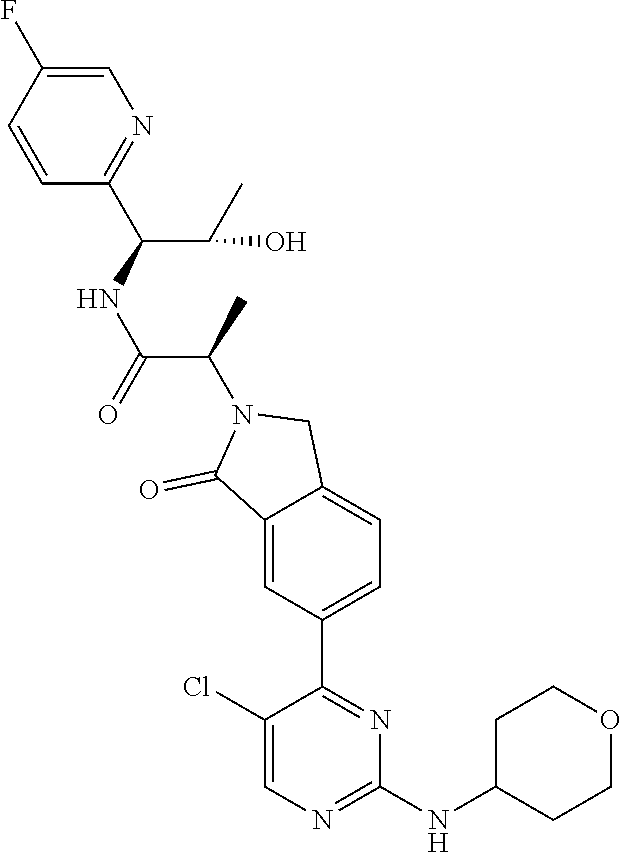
C1=CC(F)=CN=C1C(NC(C(C)N1C(=O)C2=CC(C3=NC(NC4CCOCC4)=NC=C3Cl)=CC=C2C1)=O)C(C)O
